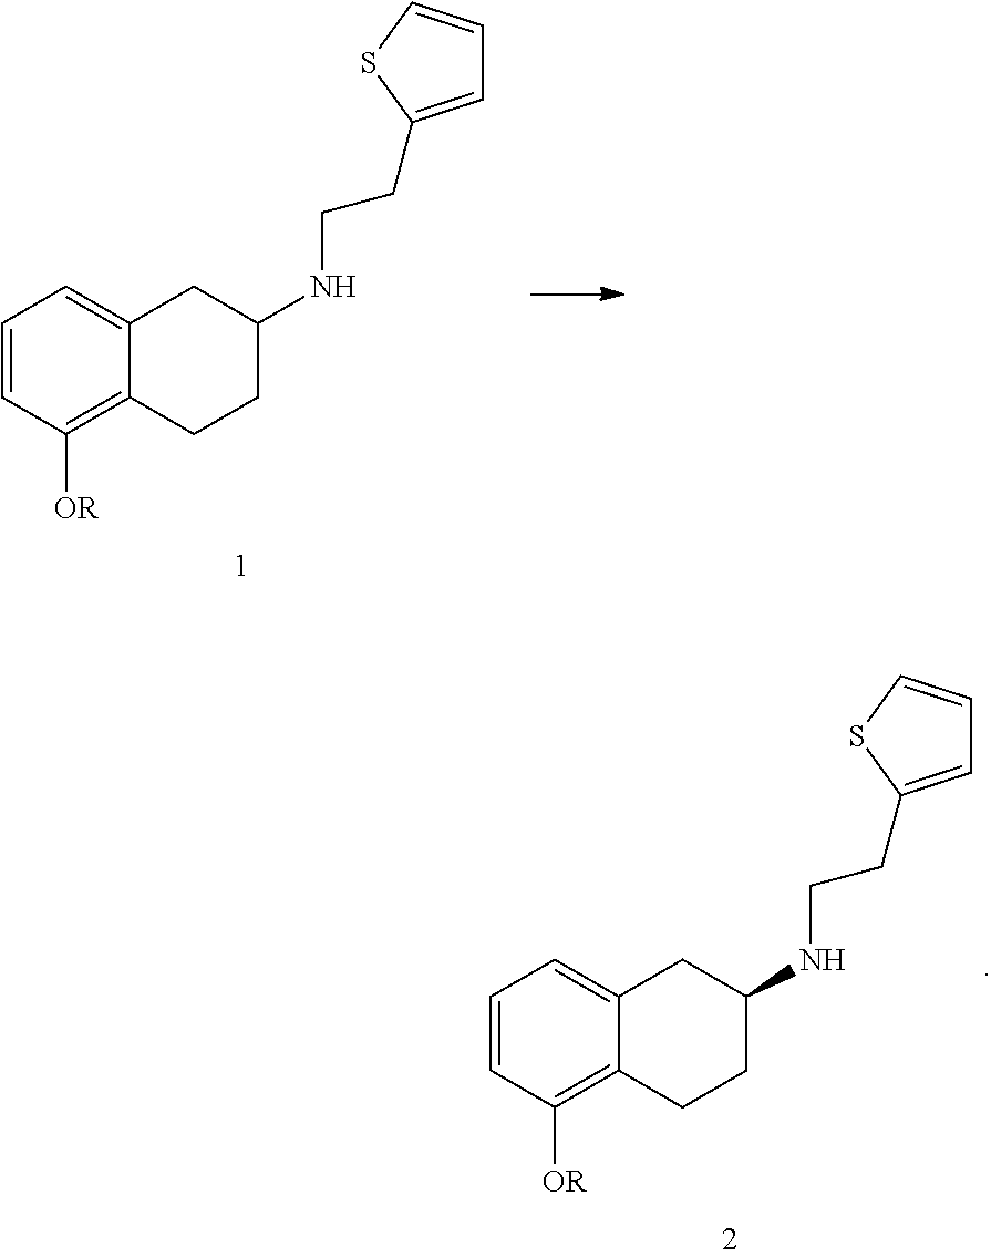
C1=CC([OR])=C2C(=C1)CC(NCCC1=CC=CS1)CC2.C1=CC([OR])=C2C(=C1)CC(NCCC1=CC=CS1)CC2
